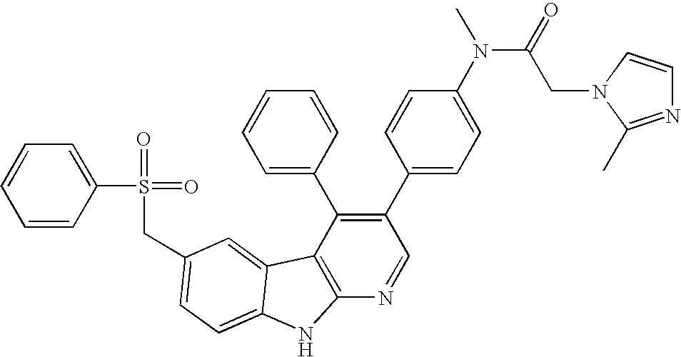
C(C1=CC=C2C(=C1)C1=C(N=CC(C3=CC=C(N(C(=O)CN4C(C)=NC=C4)C)C=C3)=C1C1=CC=CC=C1)N2)S(=O)(=O)C1=CC=CC=C1
